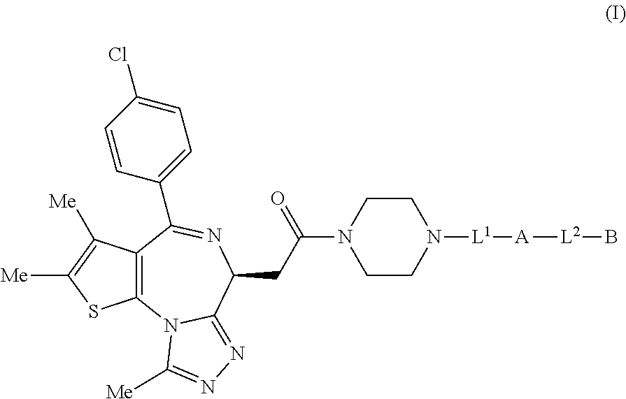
C12=C(N3C(=NN=C3[Me])C(CC(=O)N3CCN([L1][A][L2]B)CC3)N=C1C1=CC=C(Cl)C=C1)SC([Me])=C2[Me]
